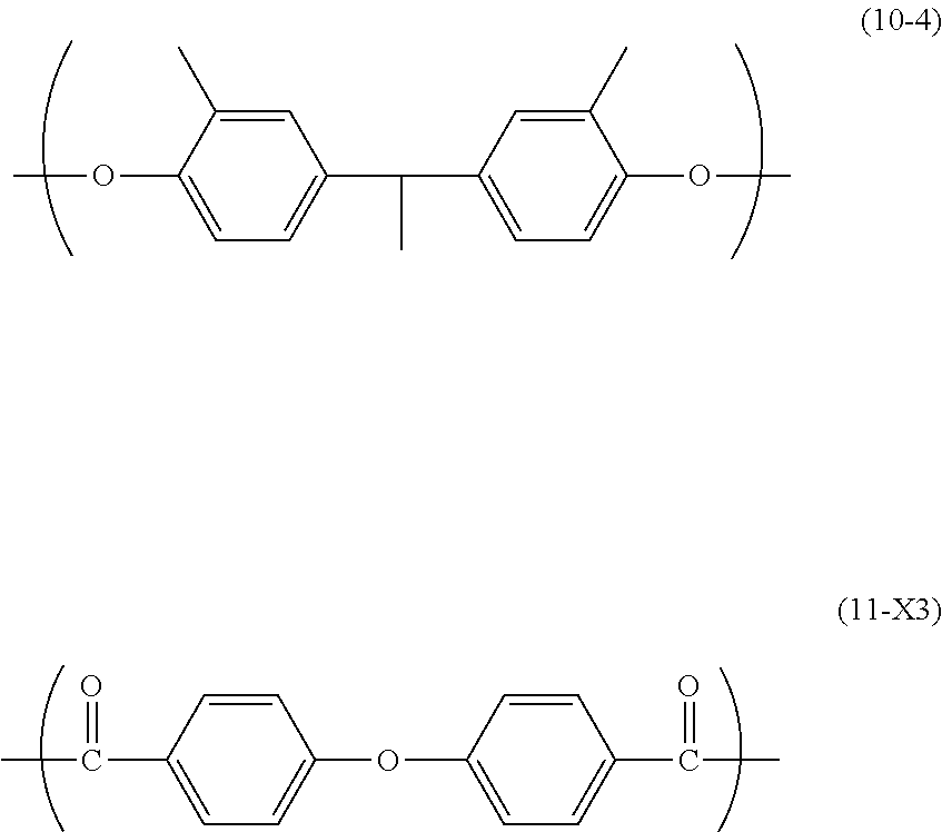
C1=C(C(C)=O)C=CC(OC2=CC=C(C(C)=O)C=C2)=C1.C1=C(OC)C(C)=CC(C(C2=CC=C(OC)C(C)=C2)C)=C1
